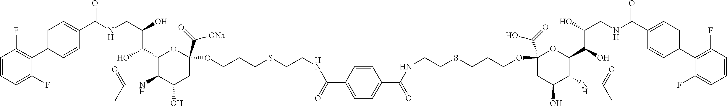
C1=CC=C(F)C(C2=CC=C(C(NCC(O)C(C3C(NC(C)=O)C(O)CC(C(=O)[ONa])(OCCCSCCNC(C4=CC=C(C(NCCSCCCOC5(C(=O)O)CC(O)C(NC(C)=O)C(C(O)C(O)CNC(C6=CC=C(C7=C(F)C=CC=C7F)C=C6)=O)O5)=O)C=C4)=O)O3)O)=O)C=C2)=C1F
